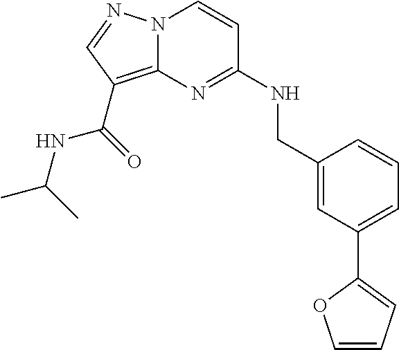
N12C(=C(C(=O)NC(C)C)C=N1)N=C(NCC1=CC(C3=CC=CO3)=CC=C1)C=C2
